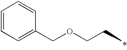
C1=CC=C(COCCC)C=C1
